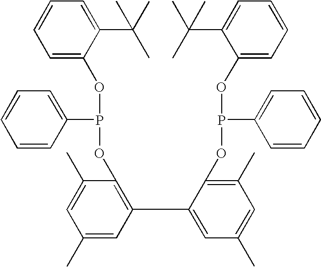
C1=C(OP(C2=CC=CC=C2)OC2=C(C3=CC(C)=CC(C)=C3OP(C3=CC=CC=C3)OC3=CC=CC=C3C(C)(C)C)C=C(C)C=C2C)C(C(C)(C)C)=CC=C1
